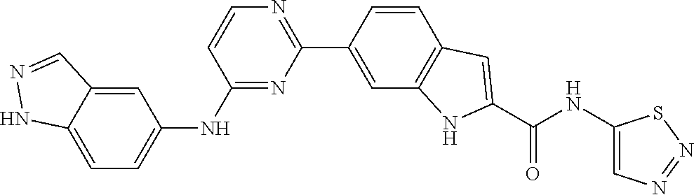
C1(C2=CC3=C(C=C2)C=C(C(=O)NC2=CN=NS2)N3)=NC=CC(NC2=CC=C3NN=CC3=C2)=N1
